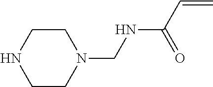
C1CNCCN1CNC(C=C)=O
